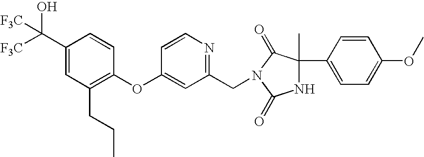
C1(C([F3C])(O)[F3C])=CC(CCC)=C(OC2=CC(CN3C(=O)C(C)(C4=CC=C(OC)C=C4)NC3=O)=NC=C2)C=C1
